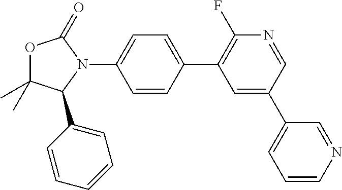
O1C(C)(C)C(C2=CC=CC=C2)N(C2=CC=C(C3=C(F)N=CC(C4=CC=CN=C4)=C3)C=C2)C1=O
